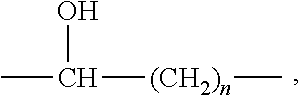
CC([(CH2)n]C)O
